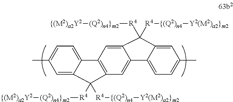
C12=CC=C(C)C=C1C([R4][(Q2)n4}m2][{(M2)a2Y2])([R4][{(Q2)n4][Y2(M2)a2}m2])C1=C2C=C2C(=C1)C1=CC=C(C)C=C1C2([R4][{(Q2)n4][Y2(M2)a2}m2])[R4][(Q2)n4}m2][{(M2)a2Y2]
